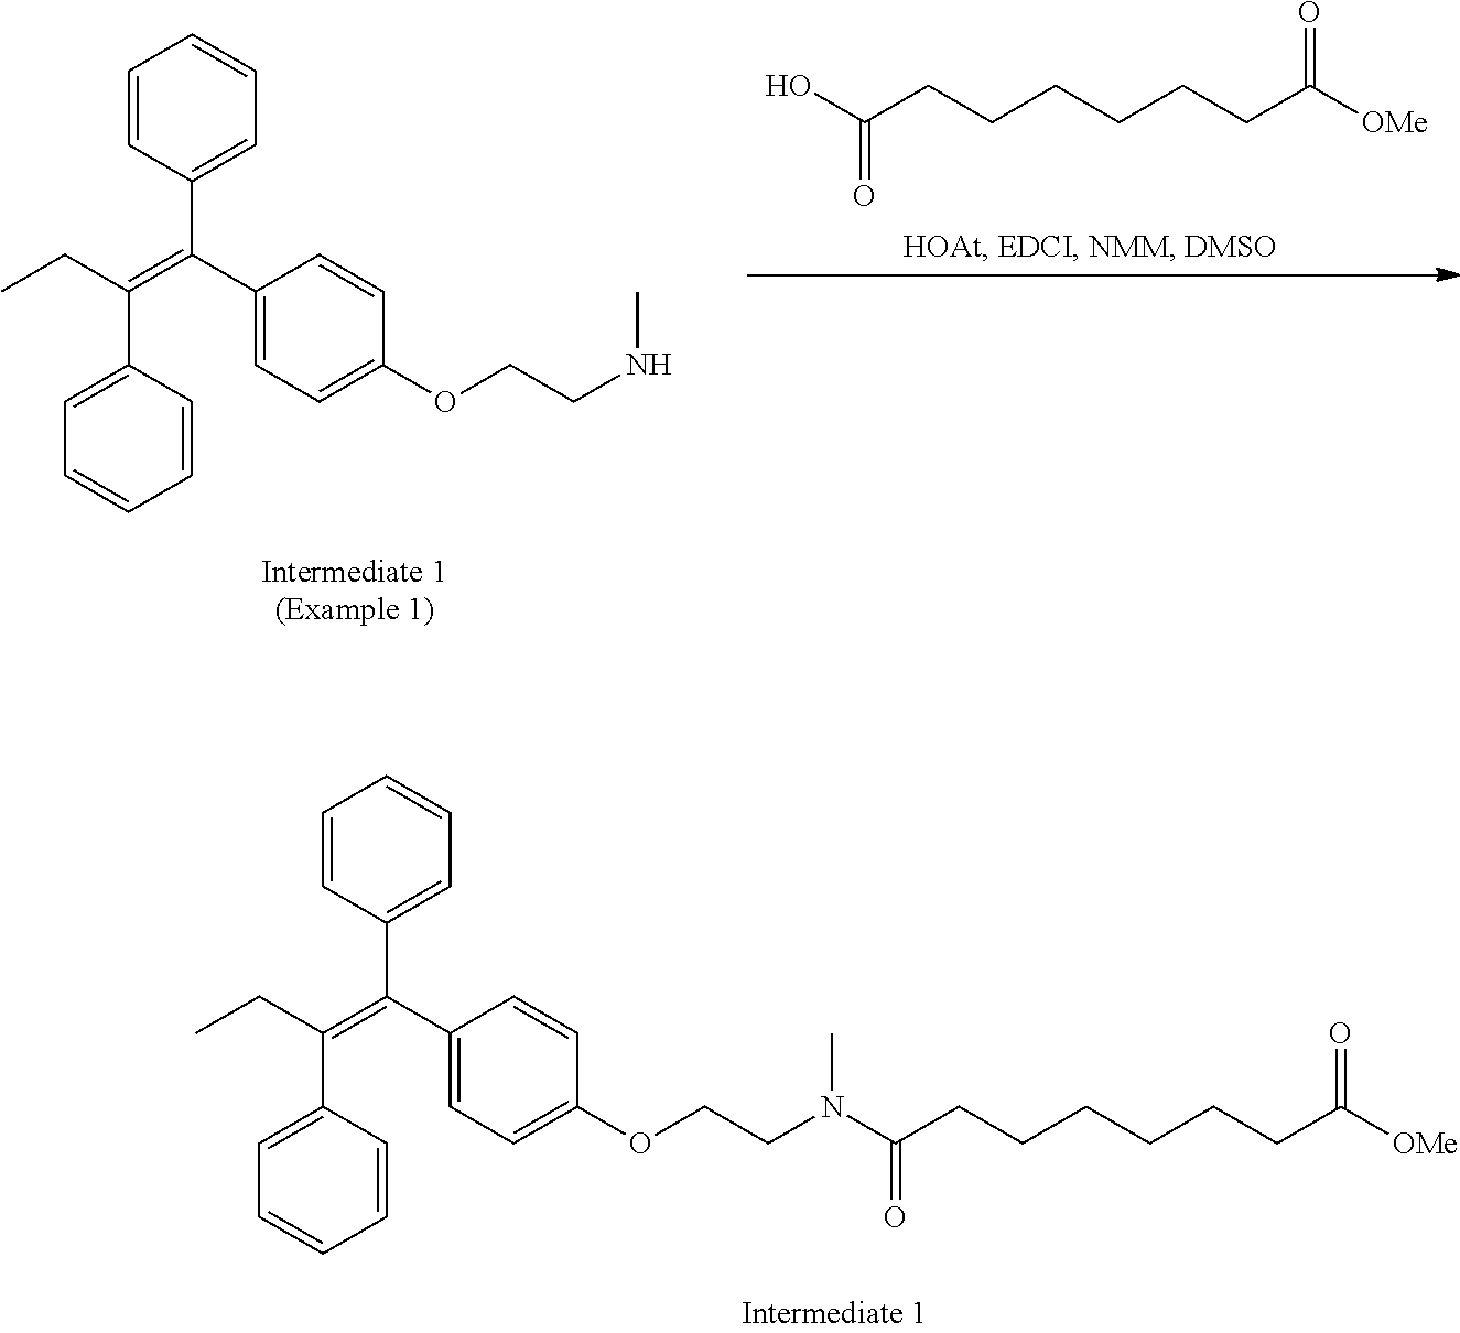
CCC(=C(C1=CC=C(OCCNC)C=C1)C1=CC=CC=C1)C1=CC=CC=C1.OC(CCCCCCC([OMe])=O)=O.CCC(=C(C1=CC=C(OCCN(C)C(CCCCCCC([OMe])=O)=O)C=C1)C1=CC=CC=C1)C1=CC=CC=C1
